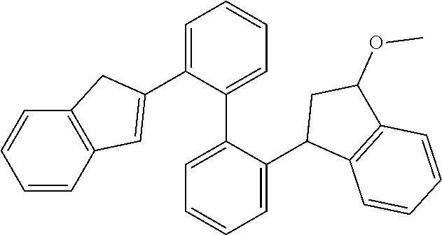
C1=CC2=C(C=C1)CC(C1=CC=CC=C1C1=CC=CC=C1C1C3=C(C(OC)C1)C=CC=C3)=C2
